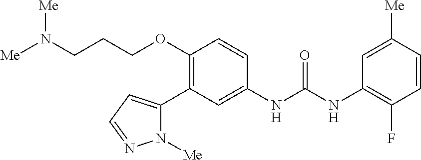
C1(OCCCN([Me])[Me])=C(C2=CC=NN2[Me])C=C(NC(NC2=C(F)C=CC([Me])=C2)=O)C=C1
